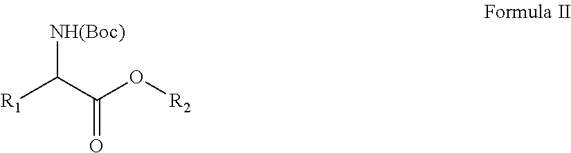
[R1]C(C(O[R2])=O)[NH(Boc)]
